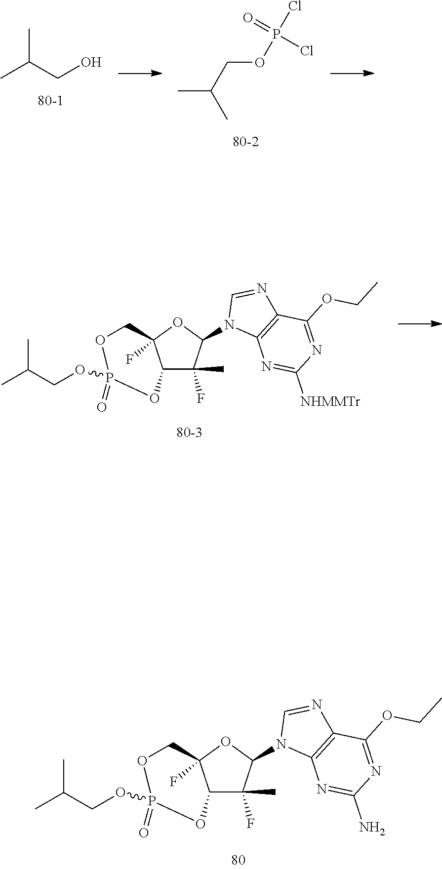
C(O)C(C)C.C(OP(Cl)(=O)Cl)C(C)C.C12C(F)(C)C(N3C4=C(N=C3)C(OCC)=NC([NHMMTr])=N4)OC1(F)COP(=O)(OCC(C)C)O2.C12C(F)(C)C(N3C4=C(N=C3)C(OCC)=NC(N)=N4)OC1(F)COP(=O)(OCC(C)C)O2
